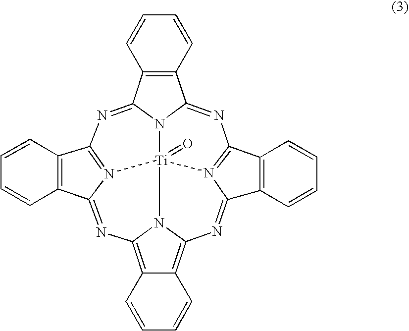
C12=C3C(=C4N1[Ti]15(=O)N6=C(C7=C(C6=N4)C=CC=C7)N=C4C6=C(C(=NC7=N1C(=N2)C1=C7C=CC=C1)N45)C=CC=C6)C=CC=C3
